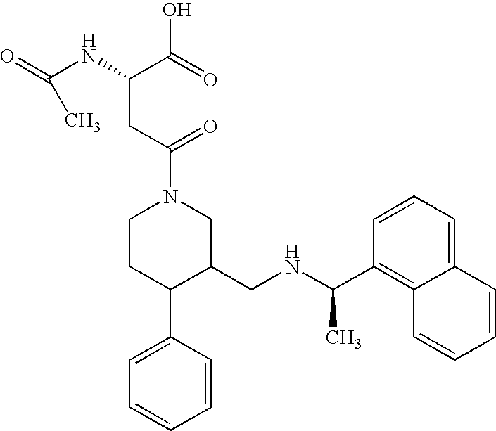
C1CC(C2=CC=CC=C2)C(CNC(C)C2=C3C(=CC=C2)C=CC=C3)CN1C(=O)CC(C(=O)O)NC(C)=O
